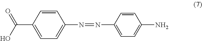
C1(N)=CC=C(N=NC2=CC=C(C(O)=O)C=C2)C=C1
